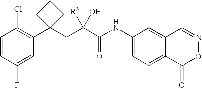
C1=CC(F)=CC(C2(CC(C(NC3=CC=C4C(=C3)C(C)=NOC4=O)=O)([R3])O)CCC2)=C1Cl
